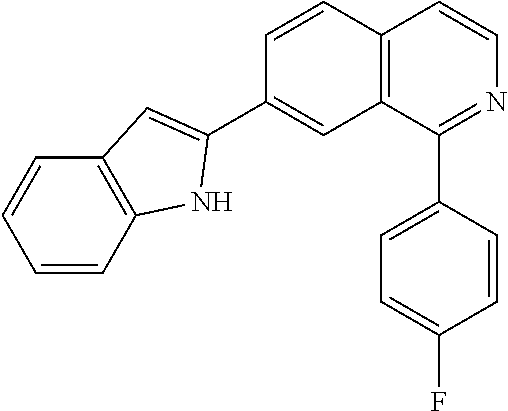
C1=CC2=C(C=C1)C=C(C1=CC3=C(C=CN=C3C3=CC=C(F)C=C3)C=C1)N2
